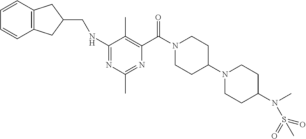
N1=C(NCC2CC3=C(C2)C=CC=C3)C(C)=C(C(=O)N2CCC(N3CCC(N(C)S(=O)(=O)C)CC3)CC2)N=C1C
